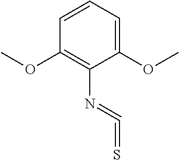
C1=CC=C(OC)C(N=C=S)=C1OC
